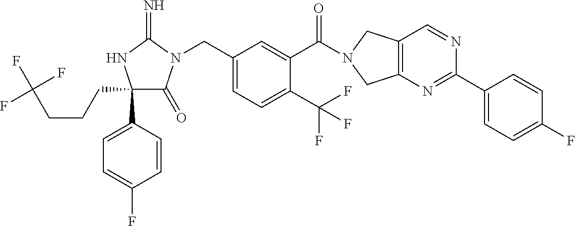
C1(CCCC(F)(F)F)(C2=CC=C(F)C=C2)C(=O)N(CC2=CC=C(C(F)(F)F)C(C(=O)N3CC4=C(C3)N=C(C3=CC=C(F)C=C3)N=C4)=C2)C(=N)N1
